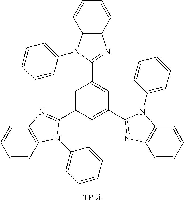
C12=C(C=CC=C1)N=C(C1=CC(C3=NC4=C(C=CC=C4)N3C3=CC=CC=C3)=CC(C3=NC4=C(C=CC=C4)N3C3=CC=CC=C3)=C1)N2C1=CC=CC=C1.[TPBi]
